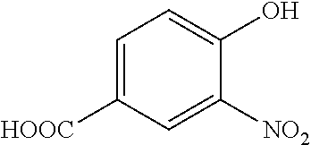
C1=C([HOOC])C=C([NO2])C(O)=C1
